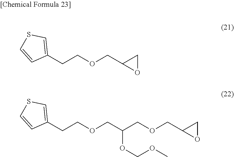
S1C=CC(CCOCC2OC2)=C1.S1C=CC(CCOCC(COCC2OC2)OCOC)=C1
